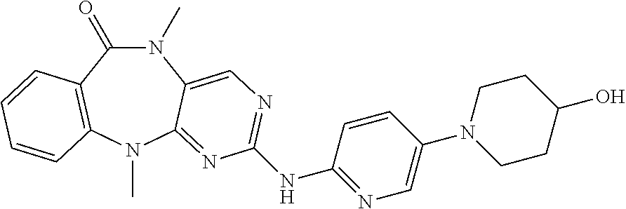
N1(C)C(=O)C2=C(N(C)C3=NC(NC4=NC=C(N5CCC(O)CC5)C=C4)=NC=C13)C=CC=C2
